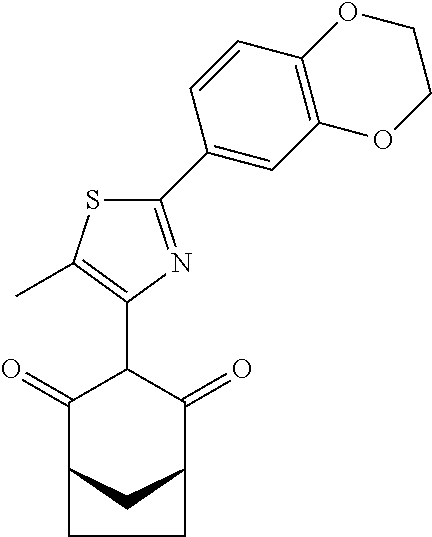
C1(=O)C2CC(C(=O)C1C1=C(C)SC(C3=CC4=C(C=C3)OCCO4)=N1)CC2
